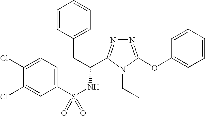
C1(Cl)=CC=C(S(NC(CC2=CC=CC=C2)C2=NN=C(OC3=CC=CC=C3)N2CC)(=O)=O)C=C1Cl
